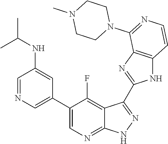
C1=NC=C(C2=CN=C3C(=C2F)C(C2=NC4=C(N2)C=CN=C4N2CCN(C)CC2)=N[N H]3)C=C1NC(C)C
